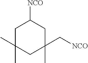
C1C(C)(C)CC(C[NCO])(C)CC1[NCO]
